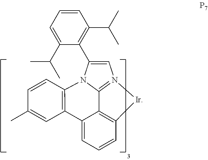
C12=CC=CC3=C1C1=N(C=C(C4=C(C(C)C)C=CC=C4C(C)C)N1C1=C2C=C(C)C=C1)[Ir]3
